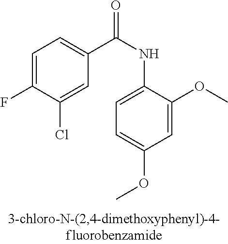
C1=C(F)C(Cl)=CC(C(=O)NC2=CC=C(OC)C=C2OC)=C1
